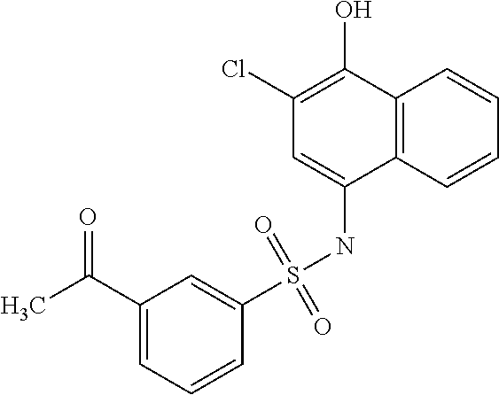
C12=C(C=CC=C1)C(NS(C1=CC(C(C)=O)=CC=C1)(=O)=O)=CC(Cl)=C2O
